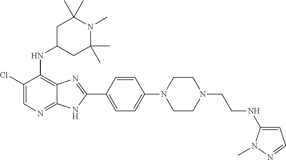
ClC1=CN=C2C(=C1NC1CC(C)(C)N(C)C(C)(C)C1)N=C(C1=CC=C(N3CCN(CCNC4=CC=NN4C)CC3)C=C1)N2
